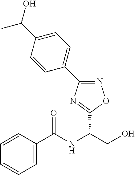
C1=CC(C(NC(CO)C2=NC(C3=CC=C(C(C)O)C=C3)=NO2)=O)=CC=C1
